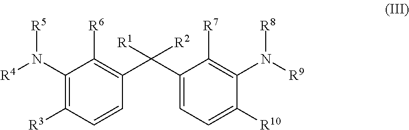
N([R8])([R9])C1=C([R7])C(C(C2=C([R6])C(N([R5])[R4])=C([R3])C=C2)([R1])[R2])=CC=C1[R10]
